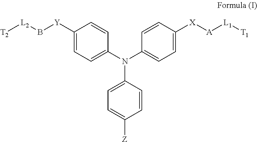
[T2][L2]B[Y]C1=CC=C(N(C2=CC=C([X][A][L1][T1])C=C2)C2=CC=C([Z])C=C2)C=C1
